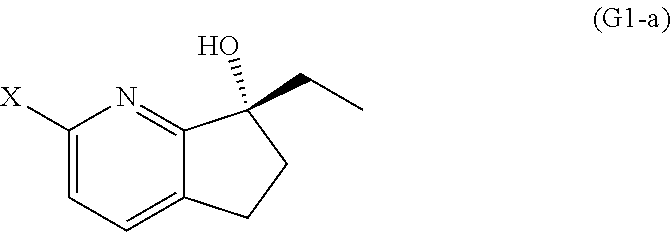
C1([X])=CC=C2C(=N1)C(O)(CC)CC2
